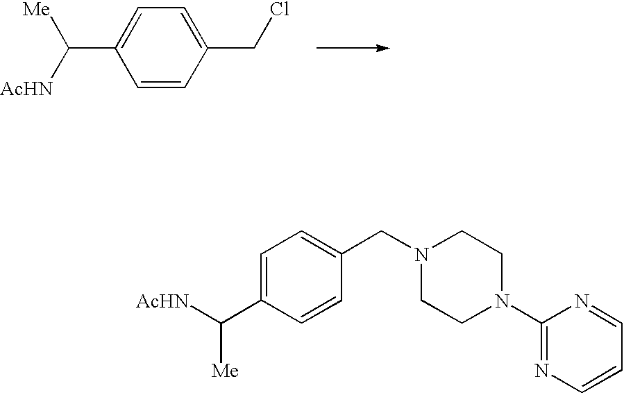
C1=C(C([AcHN])[Me])C=CC(CN2CCN(C3=NC=CC=N3)CC2)=C1.C1=CC(CCl)=CC=C1C([Me])[AcHN]
